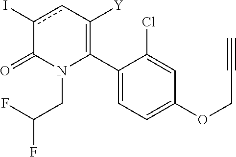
C1(C2=C([Y])cc(I)C(=O)N2CC(F)F)=CC=C(OCC#C)C=C1Cl
